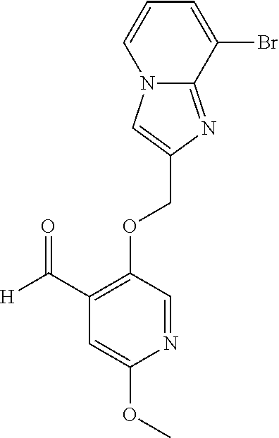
C(OC1=C(C([H])=O)C=C(OC)N=C1)C1=CN2C(=N1)C(Br)=CC=C2
